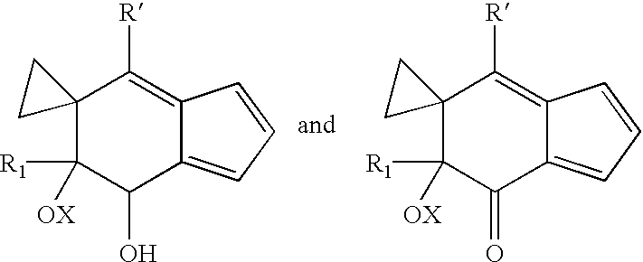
C12(C([OX])([R1])C(O)C3=CC=CC3=C1[R])CC2.C12(C([OX])([R1])C(=O)C3=CC=CC3=C1[R])CC2
